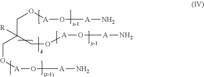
C(CO[A]O[A]N)(CO[A]O[A]N)(CO[A]O[A]N)[R]
